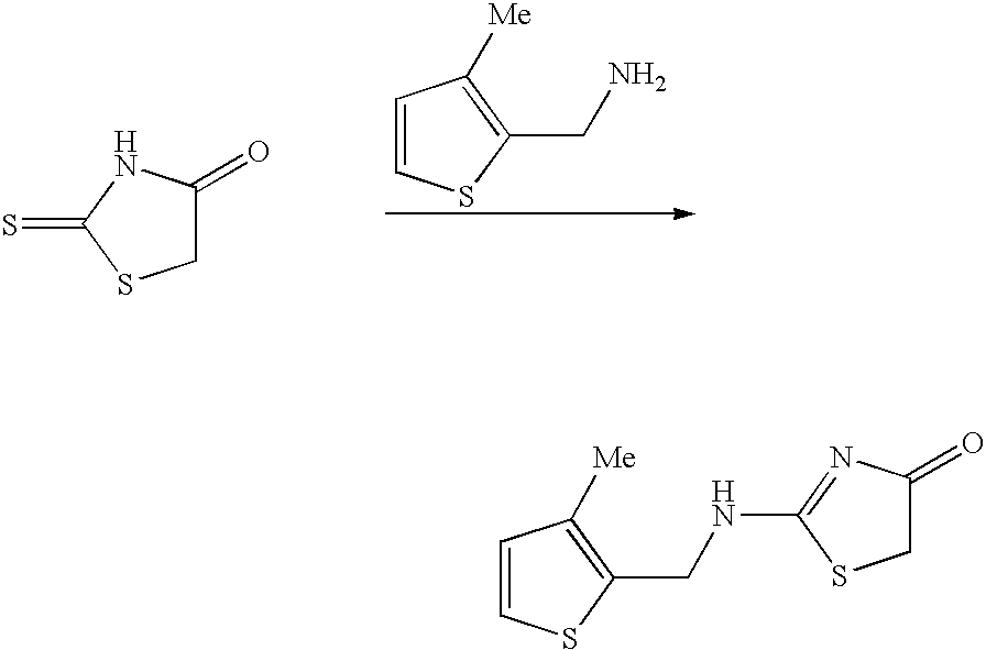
C1C(=O)NC(=S)S1.C1=CSC(CN)=C1[Me].C1=CSC(CNC2=NC(=O)CS2)=C1[Me]
